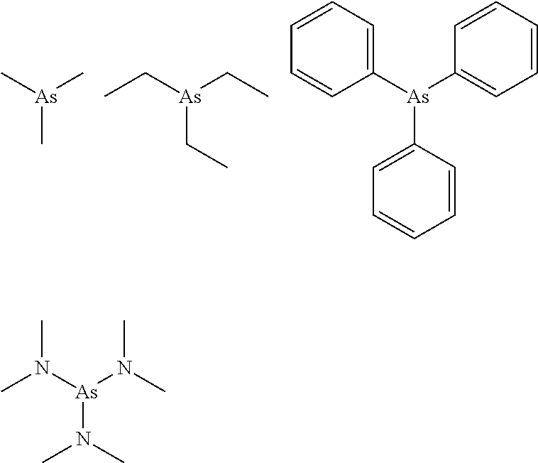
C[As](C)C.C([As](CC)CC)C.C1([As](C2=CC=CC=C2)C2=CC=CC=C2)=CC=CC=C1.N([As](N(C)C)N(C)C)(C)C
